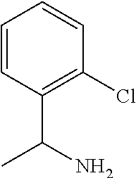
C1=CC(C(N)C)=C(Cl)C=C1
